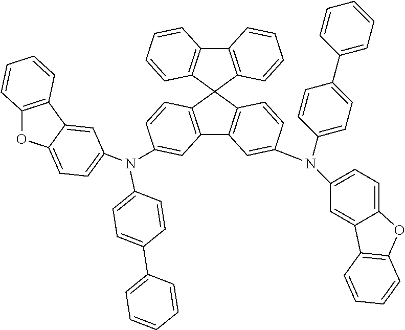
C1(C2=CC=C(N(C3=CC=C4C(=C3)C3=C(O4)C=CC=C3)C3=CC4=C(C=C3)C3(C5=C4C=C(N(C4=CC=C(C6=CC=CC=C6)C=C4)C4=CC=C6C(=C4)C4=C(O6)C=CC=C4)C=C5)C4=C(C5=C3C=CC=C5)C=CC=C4)C=C2)=CC=CC=C1
